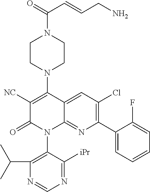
C1([NC])=C(N2CCN(C(=O)C=CCN)CC2)C2=CC(Cl)=C(C3=CC=CC=C3F)N=C2N(C2=C(C(C)C)N=CN=C2[iPr])C1=O
